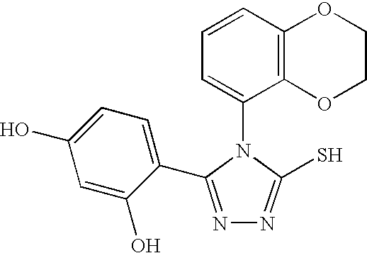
C1=CC2=C(C(N3C(S)=NN=C3C3=CC=C(O)C=C3O)=C1)OCCO2
